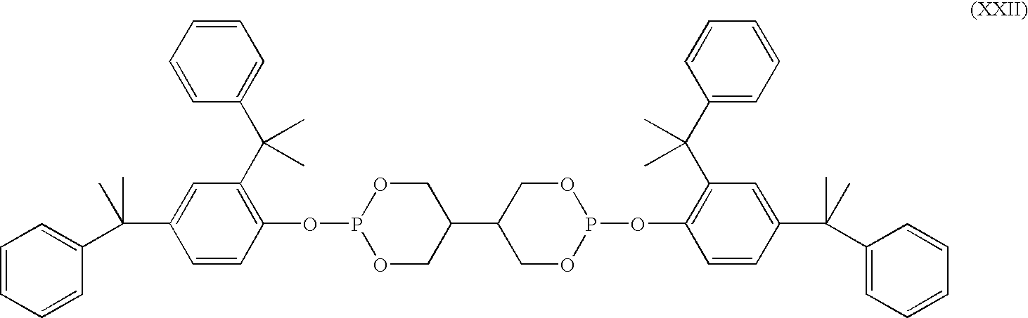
C1=CC=CC(C(C2=CC(C(C3=CC=CC=C3)(C)C)=C(OP3OCC(C4COP(OC5=C(C(C6=CC=CC=C6)(C)C)C=C(C(C6=CC=CC=C6)(C)C)C=C5)OC4)CO3)C=C2)(C)C)=C1
